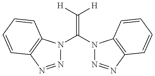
N1=NC2=C(N1C(N1N=NC3=C1C=CC=C3)=C([H])[H])C=CC=C2
